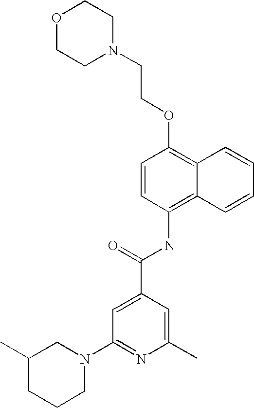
O1CCN(CCOC2=C3C(=C(NC(C4=CC(N5CC(C)CCC5)=NC(C)=C4)=O)C=C2)C=CC=C3)CC1
